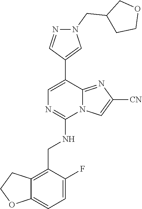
C12=CC=C(F)C(CNC3=NC=C(C4=CN(CC5CCOC5)N=C4)C4=NC([CN])=CN34)=C1CCO2
